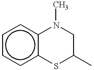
c1ccc2c(c1)N(C)CC(C)S2
